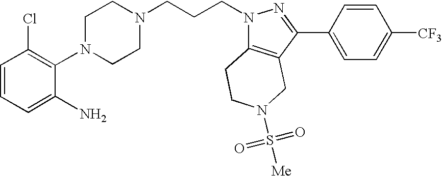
C1CN(CCCN2C3=C(C(C4=CC=C([CF3])C=C4)=N2)CN(S([Me])(=O)=O)CC3)CCN1C1=C(Cl)C=CC=C1N
